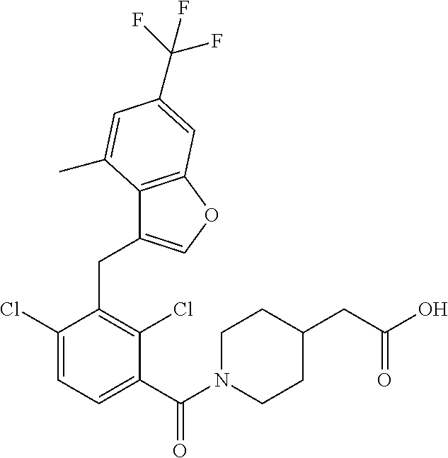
C1(Cl)=CC=C(C(N2CCC(CC(O)=O)CC2)=O)C(Cl)=C1CC1=COC2=C1C(C)=CC(C(F)(F)F)=C2
